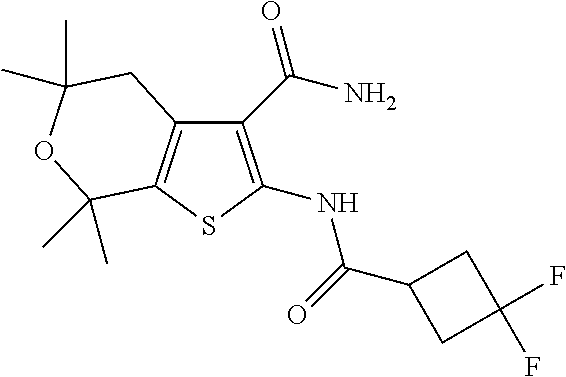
C1(C(N)=O)=C(NC(=O)C2CC(F)(F)C2)SC2=C1CC(C)(C)OC2(C)C
